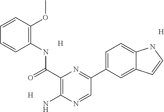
C1=CC(OC)=C(NC(C2=C(N)N=CC(C3=CC=C4C(=C3)C=CN4)=N2)=O)C=C1.[H].[H].[H]
